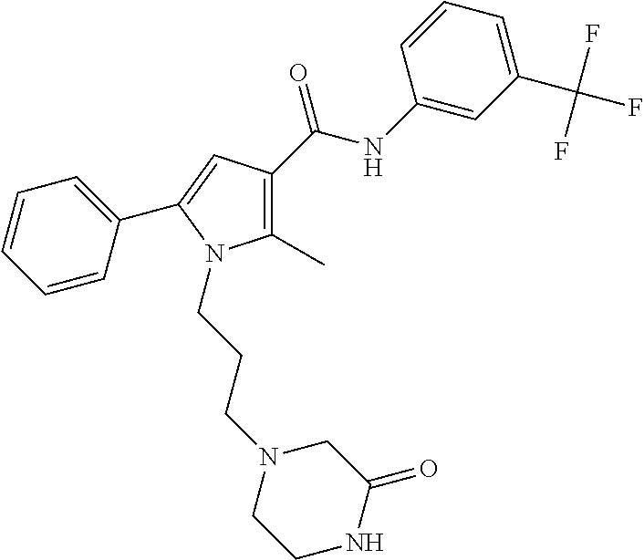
C1=CC(C2=CC(C(NC3=CC(C(F)(F)F)=CC=C3)=O)=C(C)N2CCCN2CCNC(=O)C2)=CC=C1
